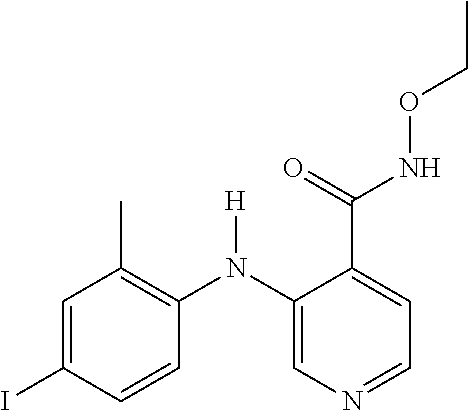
C1=C(I)C=CC(N(C2=CN=CC=C2C(=O)NOCC)[H])=C1C
